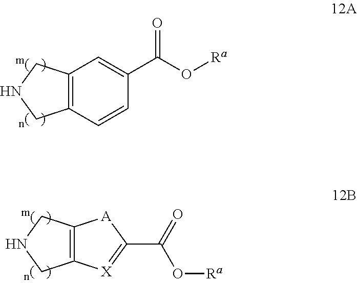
C12=C(C=CC(C(O[Ra])=O)=C1)CNC2.C12=C(CNC1)[X]=C(C(=O)O[Ra])[A]2
